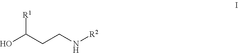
OC(CCN[R2])[R1]
